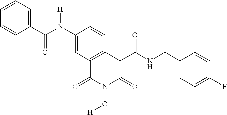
C1=CC=C(C(N(C2=CC3=C(C=C2)C(C(NCC2=CC=C(F)C=C2)=O)C(=O)N(O[H])C3=O)[H])=O)C=C1
